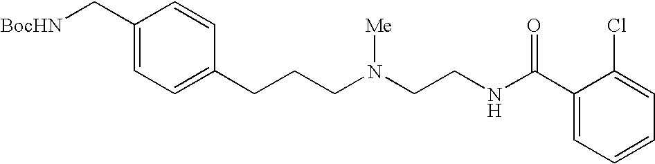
C1(C[BocHN])=CC=C(CCCN(CCNC(C2=CC=CC=C2Cl)=O)[Me])C=C1
